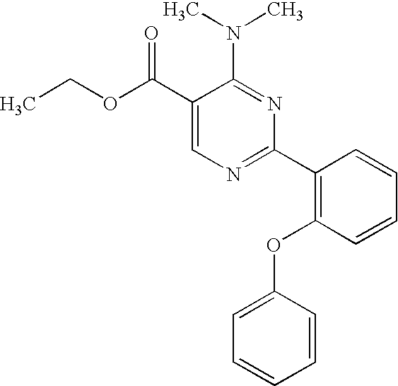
C1(C(OCC)=O)=CN=C(C2=C(OC3=CC=CC=C3)C=CC=C2)N=C1N(C)C
